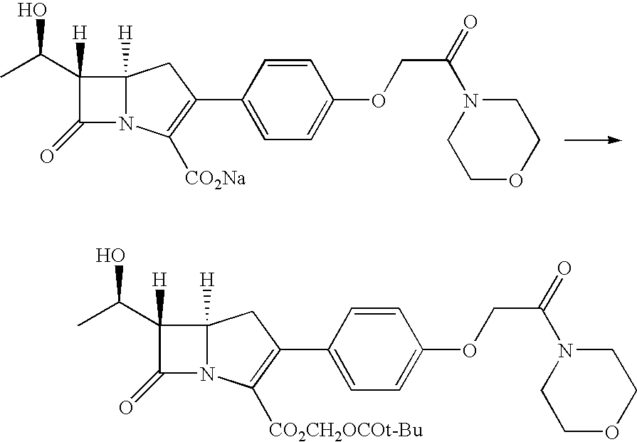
C12([H])N(C([CO2Na])=C(C3=CC=C(OCC(N4CCOCC4)=O)C=C3)C1)C(=O)C2([H])C(C)O.C12([H])N(C([CO2CH2OCOt-Bu])=C(C3=CC=C(OCC(N4CCOCC4)=O)C=C3)C1)C(=O)C2([H])C(C)O
